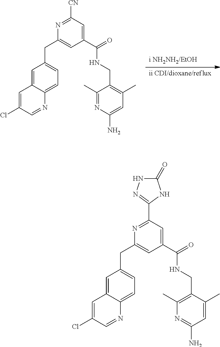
[ii CDI/dioxane/reflux].[i NH2NH2/EtOH].C1=C2C(=CC=C1CC1=CC(C(=O)NCC3=C(C)C=C(N)N=C3C)=CC([CN])=N1)N=CC(Cl)=C2.C1=C2C(=CC=C1CC1=CC(C(=O)NCC3=C(C)N=C(N)C=C3C)=CC(C3=NNC(=O)N3)=N1)N=CC(Cl)=C2
